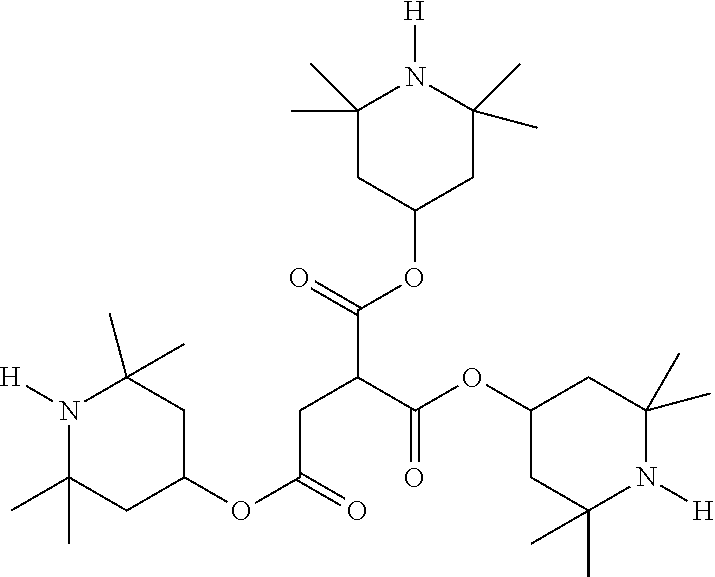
C1(C)(C)CC(OC(C(CC(=O)OC2CC(C)(C)N([H])C(C)(C)C2)C(=O)OC2CC(C)(C)N([H])C(C)(C)C2)=O)CC(C)(C)N1[H]
